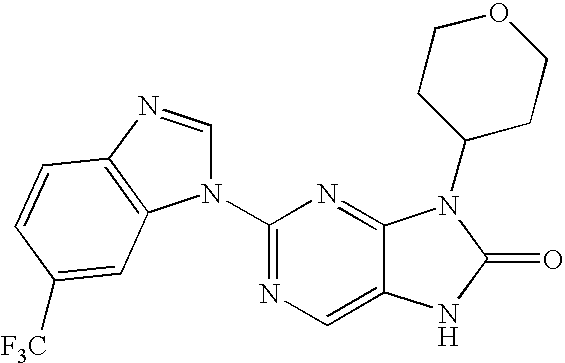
C12=CN=C(N3C=NC4=C3C=C([F3C])C=C4)N=C1N(C1CCOCC1)C(=O)N2
